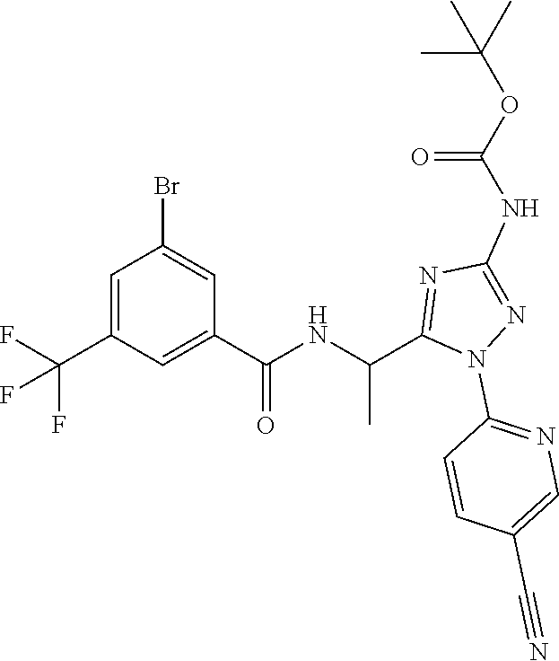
C1=C(C(F)(F)F)C=C(C(=O)NC(C)C2=NC(NC(=O)OC(C)(C)C)=NN2C2=NC=C(C#N)C=C2)C=C1Br
